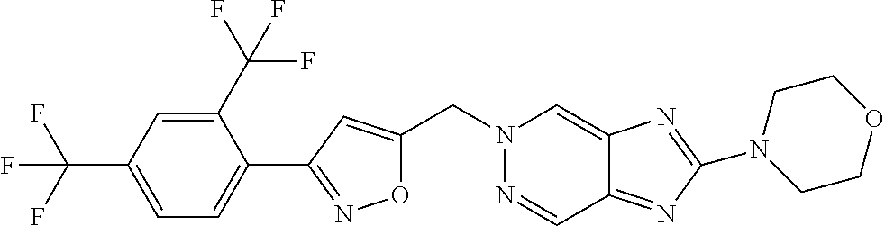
C(N1N=CC2=NC(N3CCOCC3)=NC2=C1)C1=CC(C2=CC=C(C(F)(F)F)C=C2C(F)(F)F)=NO1
